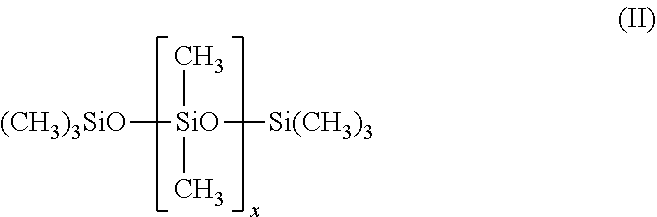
[(CH3)3SiO][SiO]([Si(CH3)3])(C)C
